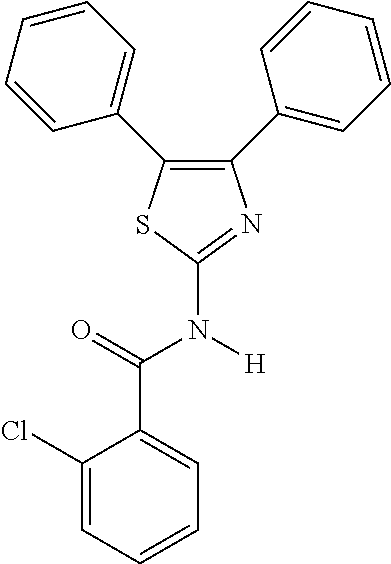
C1(C2=CC=CC=C2)=C(C2=CC=CC=C2)N=C(N([H])C(=O)C2=CC=CC=C2Cl)S1
